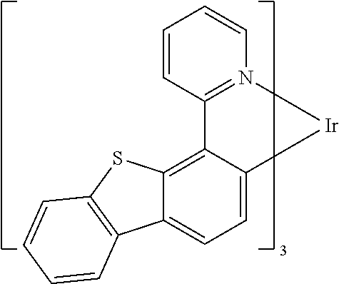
C12=N(C=CC=C1)[Ir]C1=CC=C3C(=C21)SC1=C3C=CC=C1
